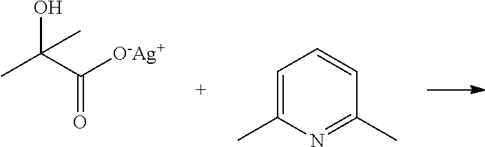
OC(C([O-Ag+])=O)(C)C.C1=C(C)N=C(C)C=C1
